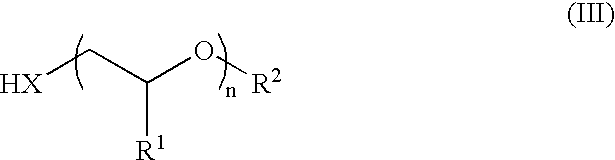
[HX]CC(O[R2])[R1]
